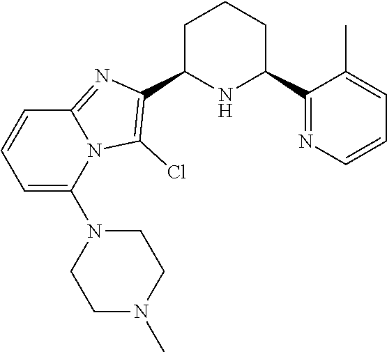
C1C(C2=C(Cl)N3C(=N2)C=CC=C3N2CCN(C)CC2)NC(C2=NC=CC=C2C)CC1
